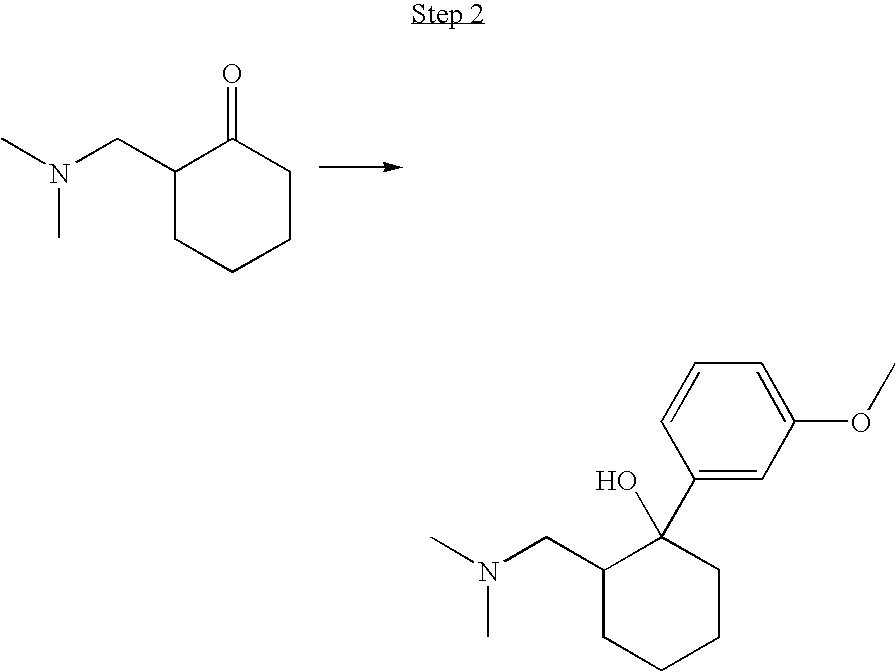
C1(CN(C)C)CCCCC1=O.C1(CN(C)C)CCCCC1(O)C1=CC(OC)=CC=C1
